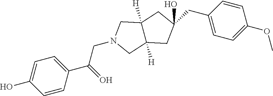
C1(C(=O)CN2CC3([H])C([H])(C2)CC(CC2=CC=C(OC)C=C2)(O)C3)=CC=C(O)C=C1
